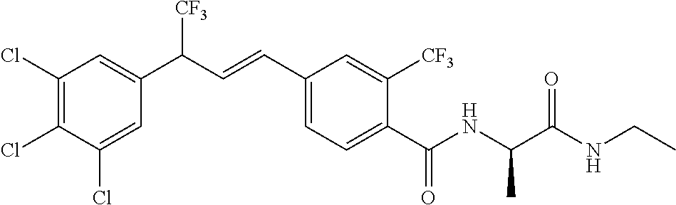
C1(Cl)=C(Cl)C=C(C(C=CC2=CC=C(C(NC(C(NCC)=O)C)=O)C([CF3])=C2)[CF3])C=C1Cl
